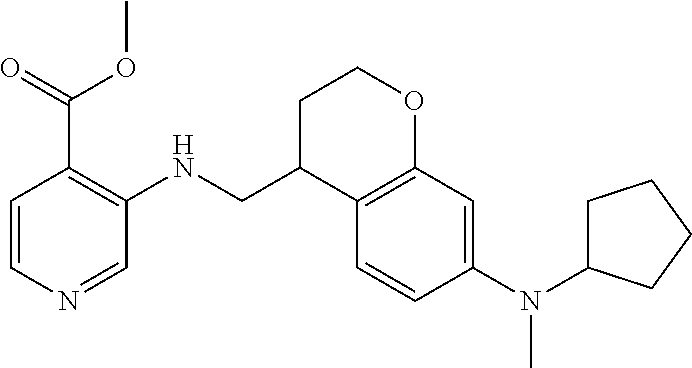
N(C1=CC2=C(C=C1)C(CNC1=C(C(=O)OC)C=CN=C1)CCO2)(C)C1CCCC1
